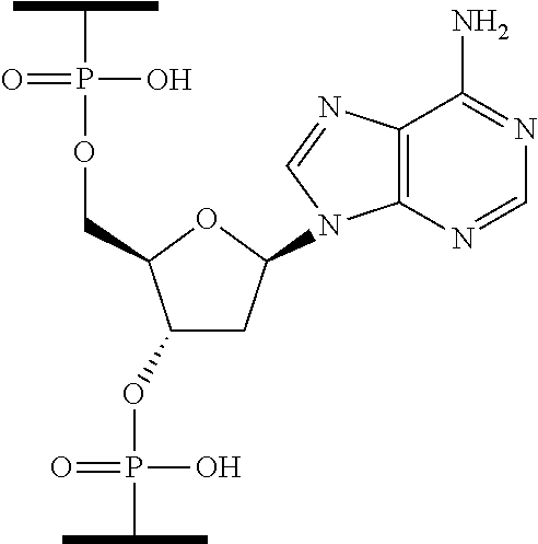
C1(OP(=O)(O)C(C)C)CC(N2C3=C(N=C2)C(N)=NC=N3)OC1COP(=O)(C(C)C)O
